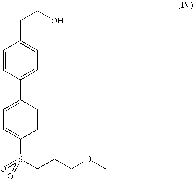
OCCC1=CC=C(C2=CC=C(S(CCCOC)(=O)=O)C=C2)C=C1
